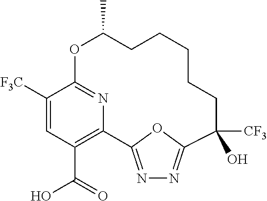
C1([F3C])=CC(C(O)=O)=C2N=C1OC(C)CCCCCC([CF3])(O)C1=NN=C2O1
